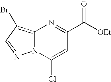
C12=C(Br)C=NN1C(Cl)=CC(C([OEt])=O)=N2
